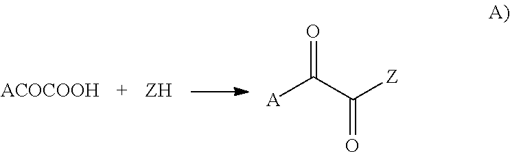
[ACOCOOH].[A]C(C([Z])=O)=O
